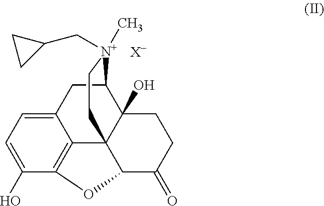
C1(O)=CC=C2C3=C1OC1C34C(O)(C(C2)[N+](C)(CC2CC2)CC4)CCC1=O.[X-]
